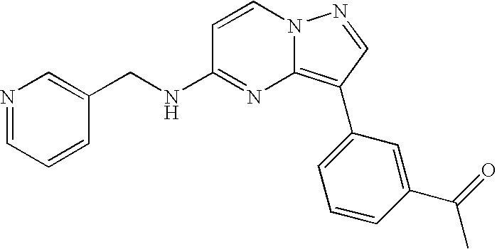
C1(CNC2=NC3=C(C4=CC=CC(C(C)=O)=C4)C=NN3C=C2)=CN=CC=C1
